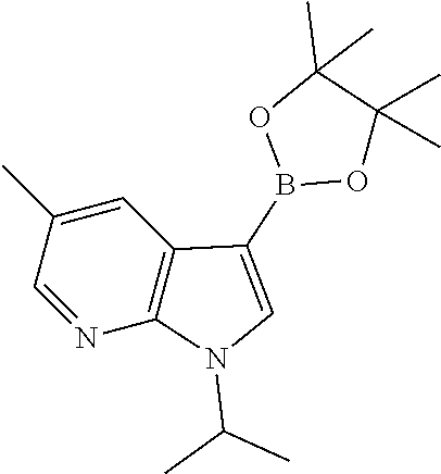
N1=CC(C)=CC2=C1N(C(C)C)C=C2B1OC(C)(C)C(C)(C)O1
